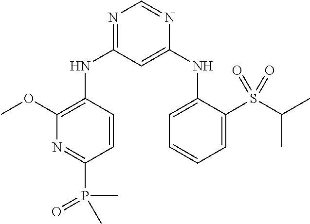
N1=C(NC2=C(OC)N=C(P(=O)(C)C)C=C2)C=C(NC2=CC=CC=C2S(C(C)C)(=O)=O)N=C1
